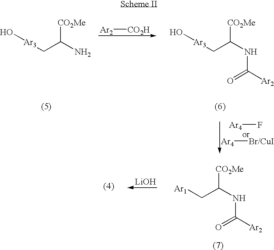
[Ar3](CC(N)[CO2Me])O.[Ar2][CO2H].[Ar3](CC(NC([Ar2])=O)[CO2Me])O.[Ar4]F.[Ar4][Br/CuI].[Ar1]CC(NC([Ar2])=O)[CO2Me].[LiOH]
